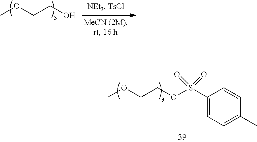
COCCO.COCCOS(C1=CC=C(C)C=C1)(=O)=O
